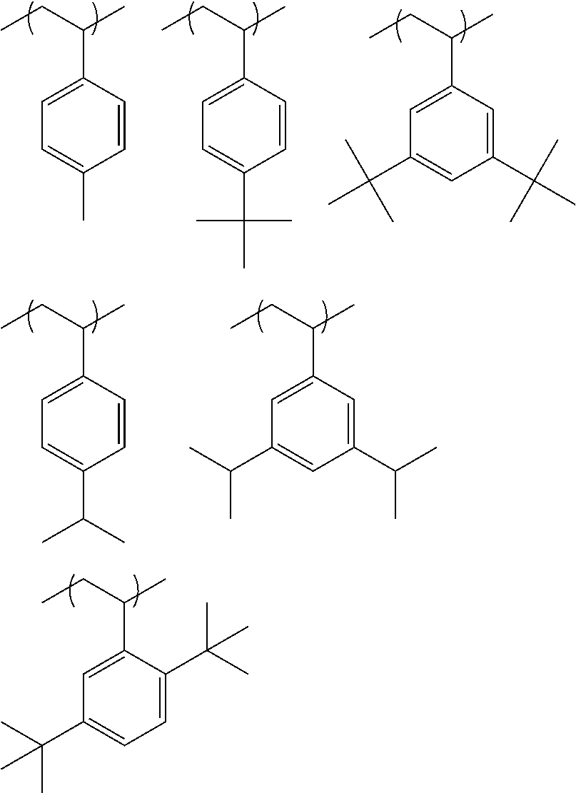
C1(C(CC)C)=CC(C(C)(C)C)=CC(C(C)(C)C)=C1.C1(C(CC)C)=CC=C(C(C)(C)C)C=C1.C1(C(CC)C)=CC=C(C)C=C1.C1(C(CC)C)=CC=C(C(C)C)C=C1.C1(C(CC)C)=CC(C(C)C)=CC(C(C)C)=C1.C1(C(CC)C)=CC(C(C)(C)C)=CC=C1C(C)(C)C
